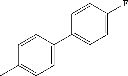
C1=CC(C2=CC=C(F)C=C2)=CC=C1C
